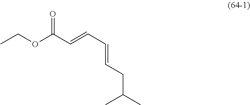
O=C(C=CC=CCC(C)C)OCC
